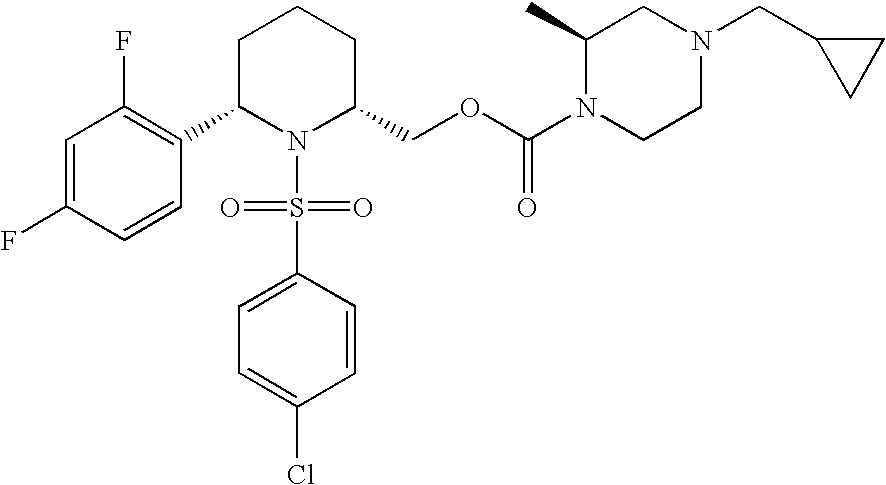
C1=C(F)C=CC(C2N(S(=O)(=O)C3=CC=C(Cl)C=C3)C(COC(N3CCN(CC4CC4)CC3C)=O)CCC2)=C1F
